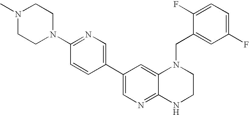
C1(C2=CN=C3C(=C2)N(CC2=CC(F)=CC=C2F)CCN3)=CN=C(N2CCN(C)CC2)C=C1
